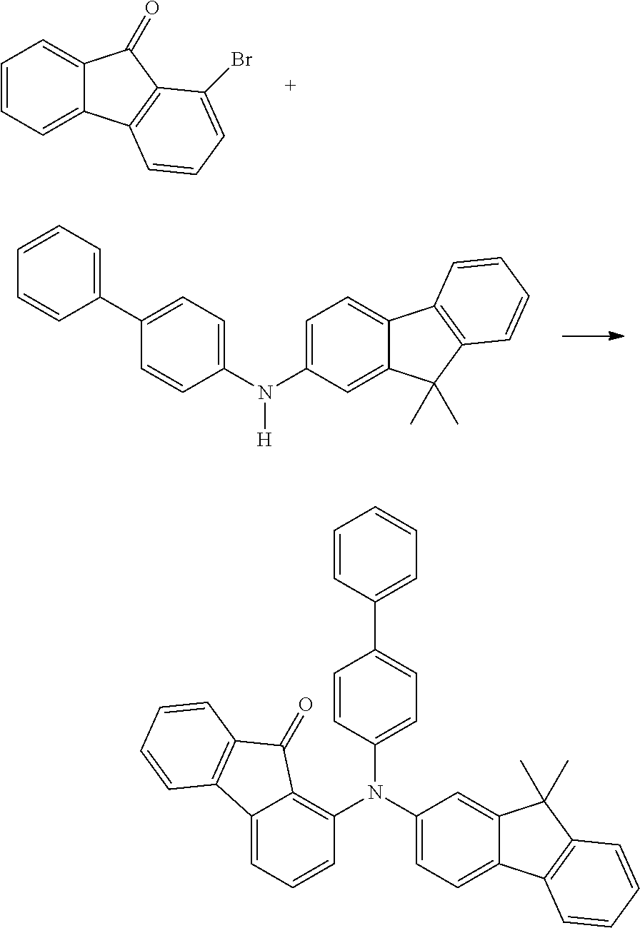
C1=CC=C2C(=C1)C(=O)C1=C2C=CC=C1Br.C1(C2=CC=C(N(C3=CC=C4C(=C3)C(C)(C)C3=C4C=CC=C3)[H])C=C2)=CC=CC=C1.C1=C2C(=C(N(C3=CC=C4C(=C3)C(C)(C)C3=C4C=CC=C3)C3=CC=C(C4=CC=CC=C4)C=C3)C=C1)C(=O)C1=C2C=CC=C1
